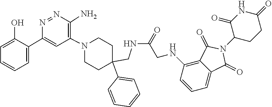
C1=C(C2=CC=CC=C2O)N=NC(N)=C1N1CCC(C2=CC=CC=C2)(CNC(CNC2=C3C(=CC=C2)C(=O)N(C2CCC(=O)NC2=O)C3=O)=O)CC1
